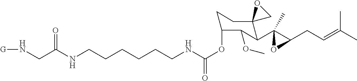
C(CCNC(OC1CCC2(C(C3(C)C(CC=C(C)C)O3)C1OC)CO2)=O)CCCNC(CN[G])=O
